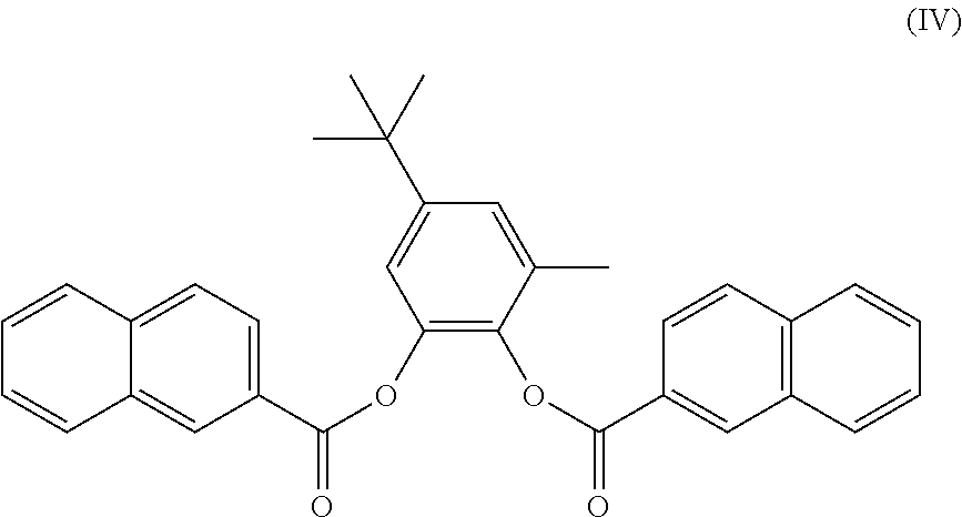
C1=C2C(=CC(C(OC3=C(OC(=O)C4=CC5=C(C=C4)C=CC=C5)C(C)=CC(C(C)(C)C)=C3)=O)=C1)C=CC=C2
